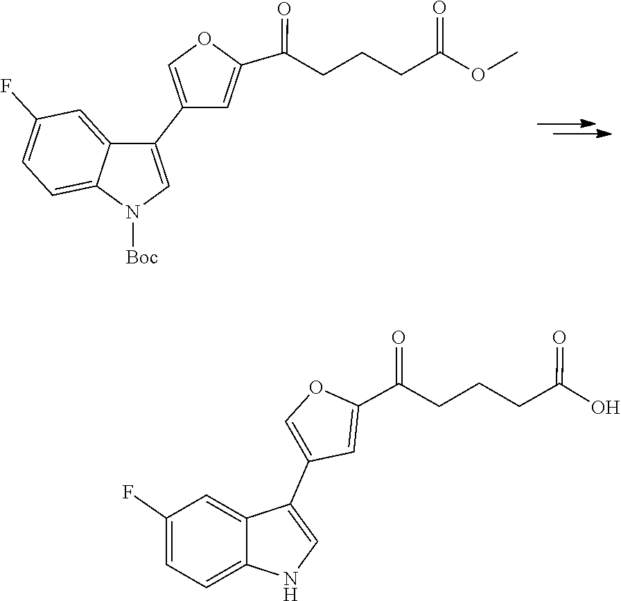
C1(F)=CC=C2C(=C1)C(C1=COC(C(=O)CCCC(=O)OC)=C1)=CN2[Boc].C12=CC=C(F)C=C1C(C1=COC(C(=O)CCCC(=O)O)=C1)=CN2
